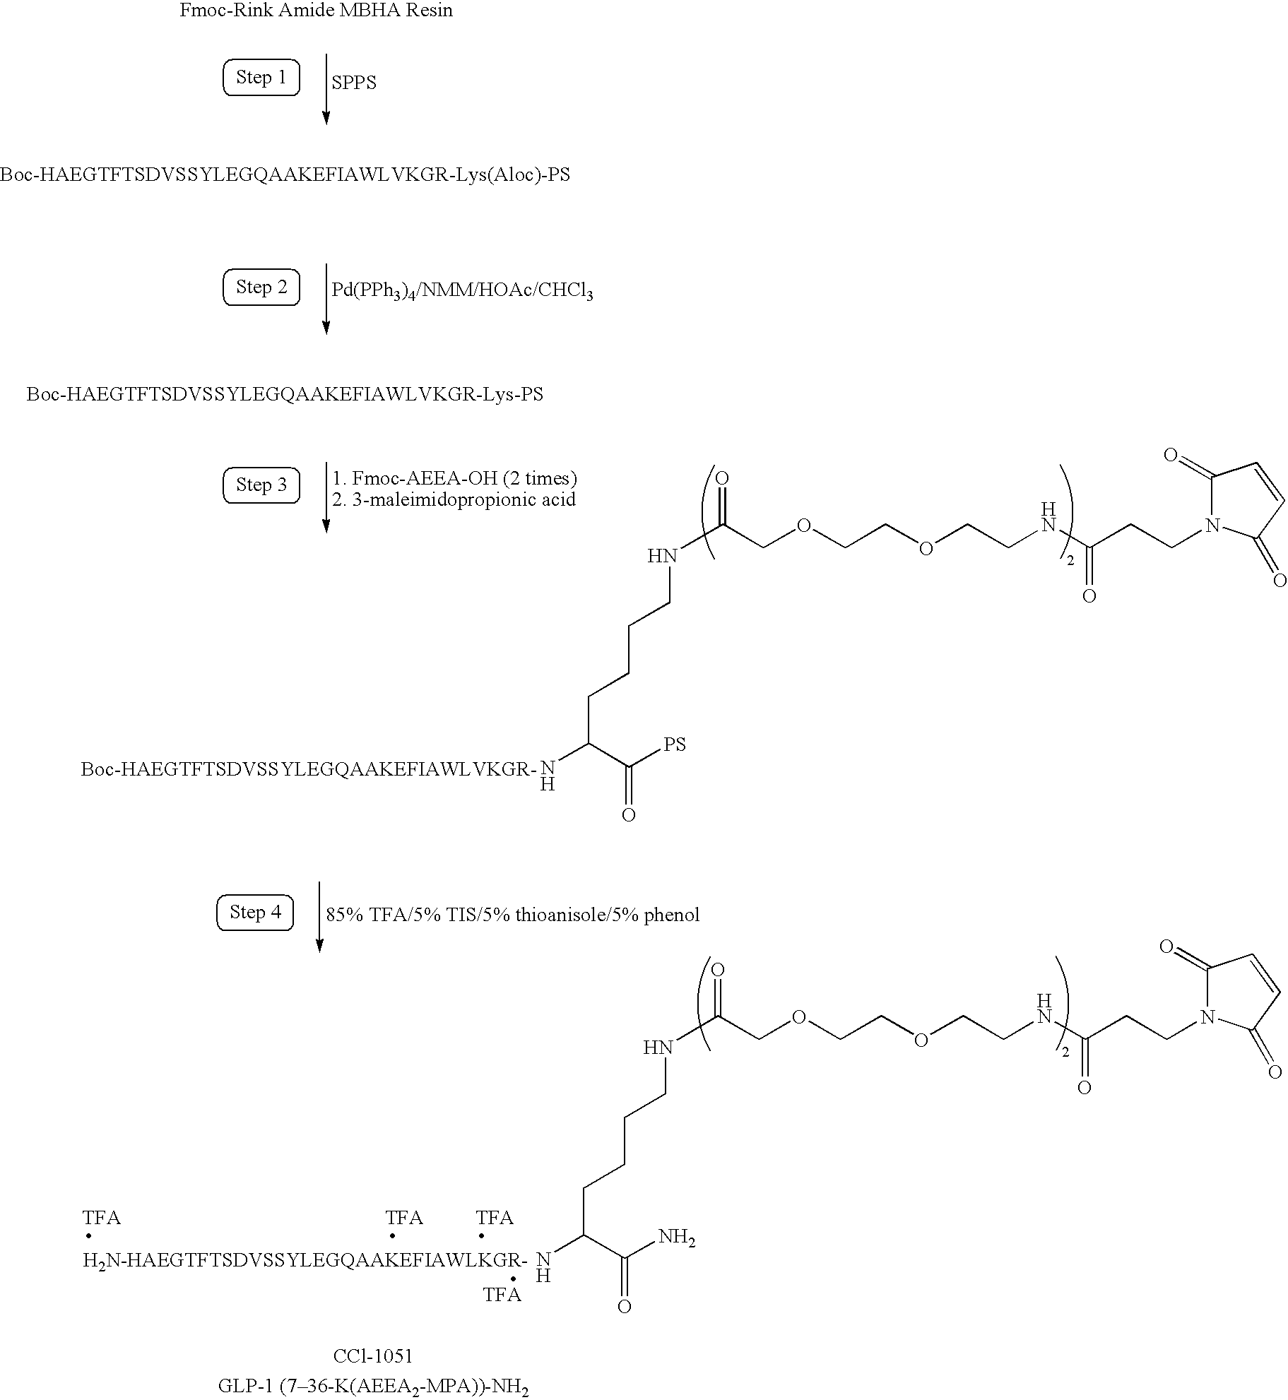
[SPPS].[Pd(PPh3)4/NMM/HOAc/CHCl3].[1. Fmoc-AEEA-OH (2 times)2. 3-maleimidopropionic acid].NC(C([PS])=O)CCCCNC(=O)COCCOCCNC(CCN1C(=O)C=CC1=O)=O.[85% TFA/5% TIS/5% thioanisole/5% phenol].NC(C(N)=O)CCCCNC(=O)COCCOCCNC(CCN1C(=O)C=CC1=O)=O
